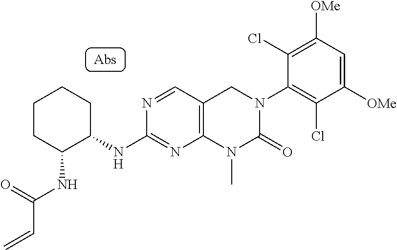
C1CC(NC(C=C)=O)C(NC2=NC3=C(C=N2)CN(C2=C(Cl)C([OMe])=CC([OMe])=C2Cl)C(=O)N3C)CC1
